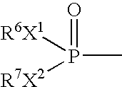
CP(=O)([R6X1])[R7X2]
